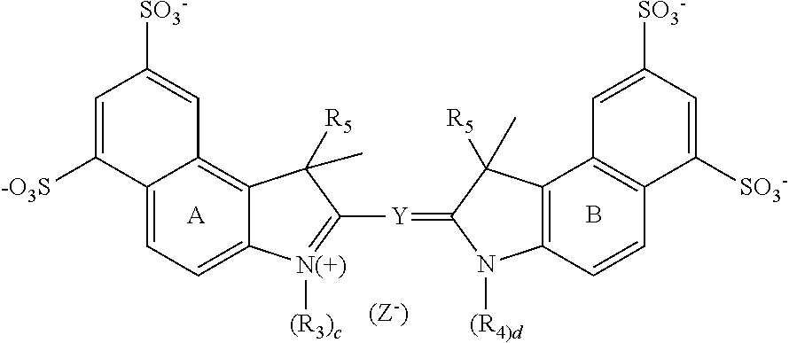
C12=CC=C3C(=C1C=C([SO3-])C=C2[-O3S])C([R5])(C)C([Y]=C1N([(R4)d])C2=C(C4=C(C=C2)C([SO3-])=CC([SO3-])=C4)C1([R5])C)=[N(+)]3[(R3)c].[A].B
